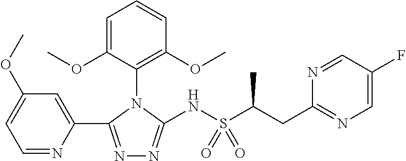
N1=C(C2=CC(OC)=CC=N2)N(C2=C(OC)C=CC=C2OC)C(NS(C(C)CC2=NC=C(F)C=N2)(=O)=O)=N1
